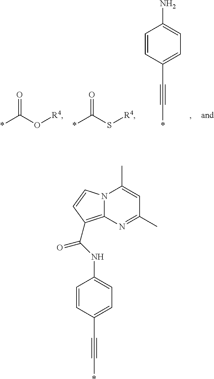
*C(O[R4])=O.*C(S[R4])=O.C1=CC(C#C*)=CC=C1N.C1=CC(C#C*)=CC=C1NC(=O)C1=C2N(C=C1)C(C)=CC(C)=N2
